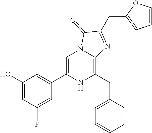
C1(O)=CC(F)=CC(C2=CN3C(=C(CC4=CC=CC=C4)N2)N=C(CC2=CC=CO2)C3=O)=C1
